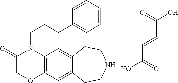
C12=C(C=C3C(=C1)CCNCC3)OCC(=O)N2CCCC1=CC=CC=C1.C(C(=O)O)=CC(O)=O
